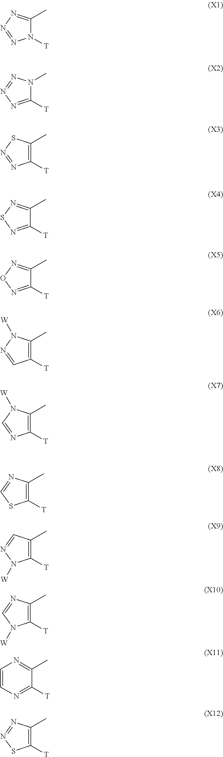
N1([T])C(C)=NN=N1.C1([T])=NN=NN1C.C1([T])=C(C)SN=N1.C1([T])=NSN=C1C.C1([T])=C(C)N([W])N=C1.C1([T])=NON=C1C.C1([T])=C(C)N([W])C=N1.C1([T])=C(C)N=CS1.C1([T])=C(C)C=NN1[W].C1([T])=C(C)N=CN1[W].C1=CN=C([T])C(C)=N1.C1([T])=C(C)N=NS1
